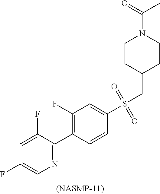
C1(F)=C(C2=NC=C(F)C=C2F)C=CC(S(CC2CCN(C(=O)C)CC2)(=O)=O)=C1
